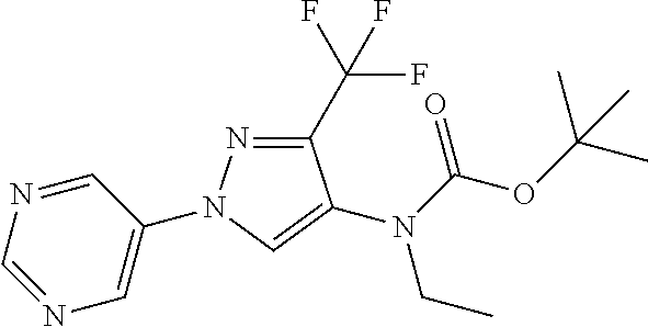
N1=CC(N2N=C(C(F)(F)F)C(N(C(OC(C)(C)C)=O)CC)=C2)=CN=C1
